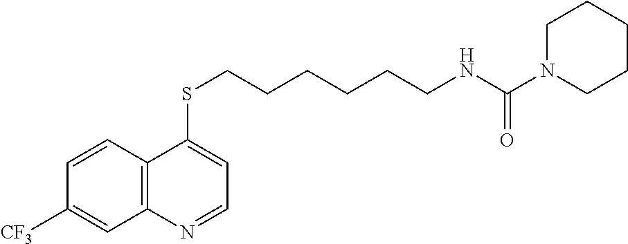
C12=C(C=CC([CF3])=C1)C(SCCCCCCNC(N1CCCCC1)=O)=CC=N2
